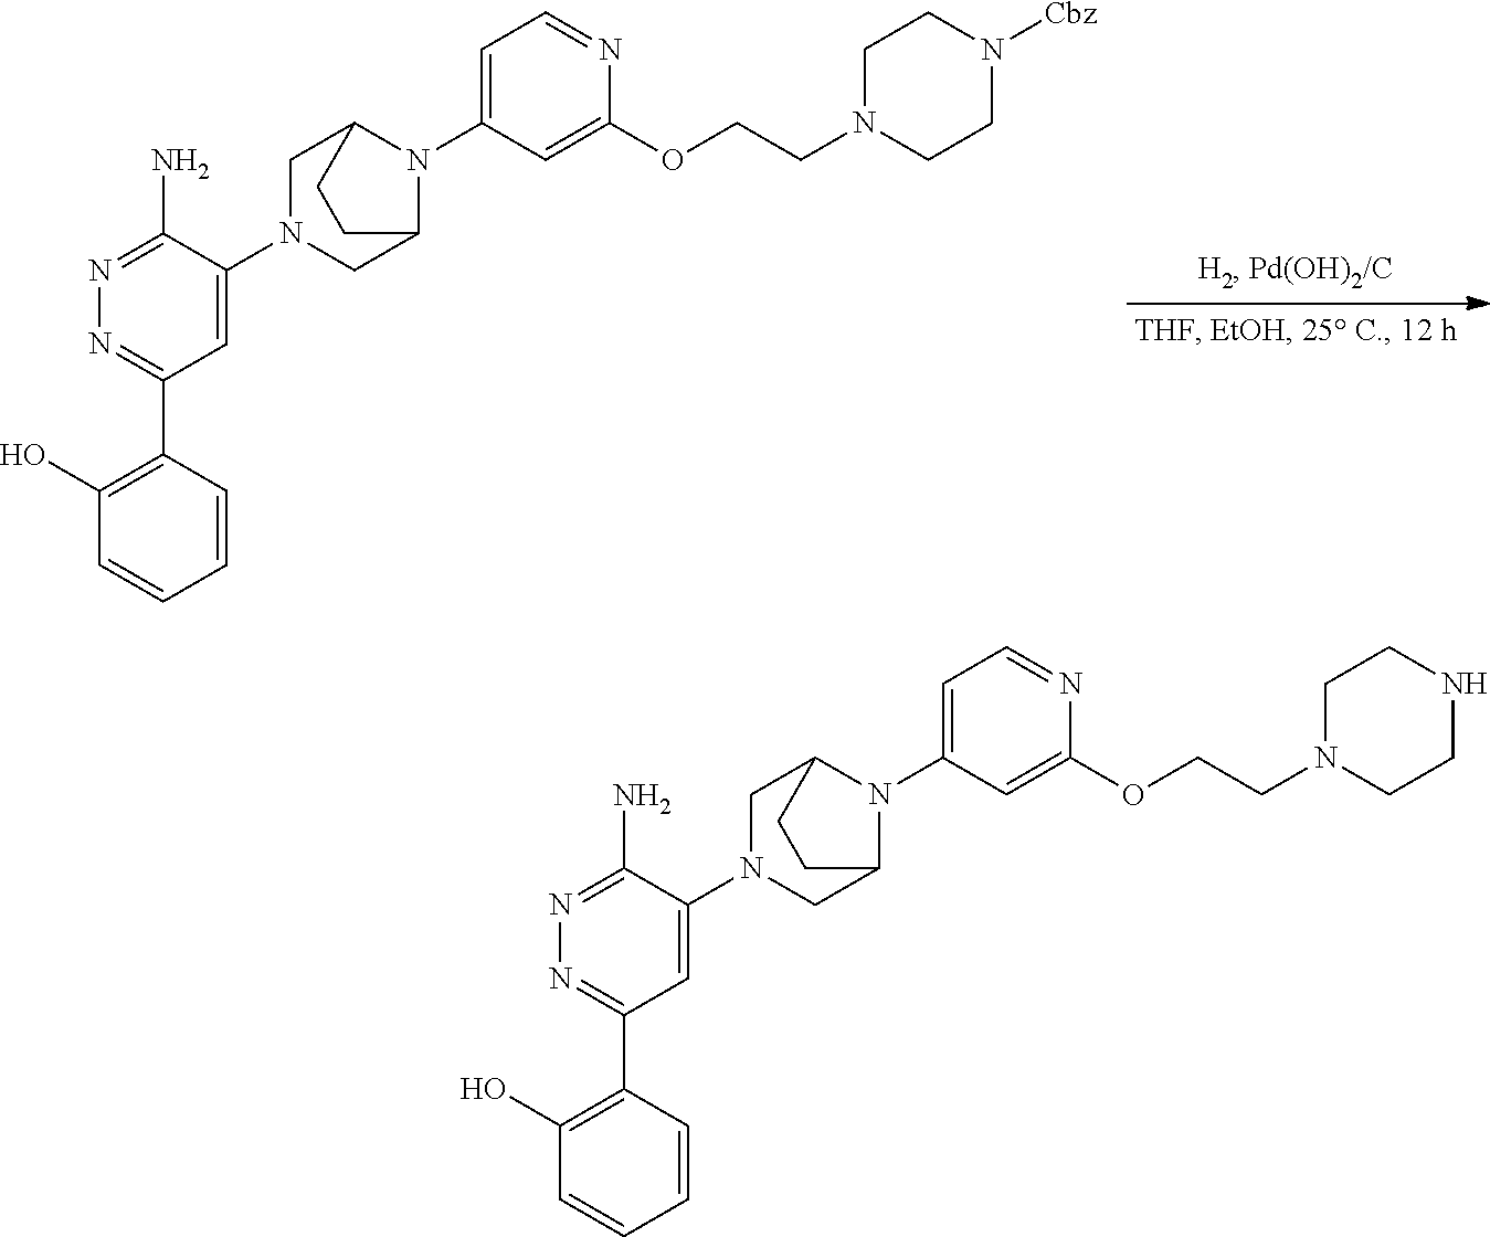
C1=C(N2C3CN(C4=CC(C5=C(O)C=CC=C5)=NN=C4N)CC2CC3)C=C(OCCN2CCN([Cbz])CC2)N=C1.C1=C(N2C3CN(C4=CC(C5=C(O)C=CC=C5)=NN=C4N)CC2CC3)C=C(OCCN2CCNCC2)N=C1
